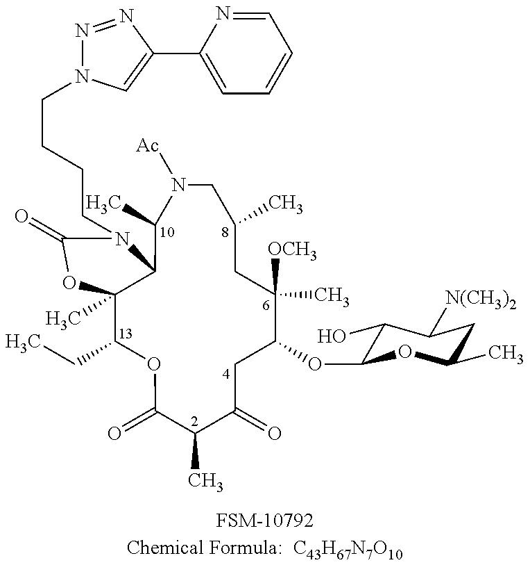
C12(C)C(CC)OC(=O)C(C)C(=O)CC(OC3C(O)C([N(CH3)2])CC(C)O3)C(C)([OCH3])CC(C)CN([Ac])C(C)C1N(CCCCN1N=NC(C3=CC=CC=N3)=C1)C(=O)O2.[FSM-10792Chemical Formula:  C43H67N7O10]
